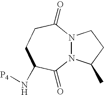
N12N(C(=O)CCC(N[P4])C1=O)CCC2C
